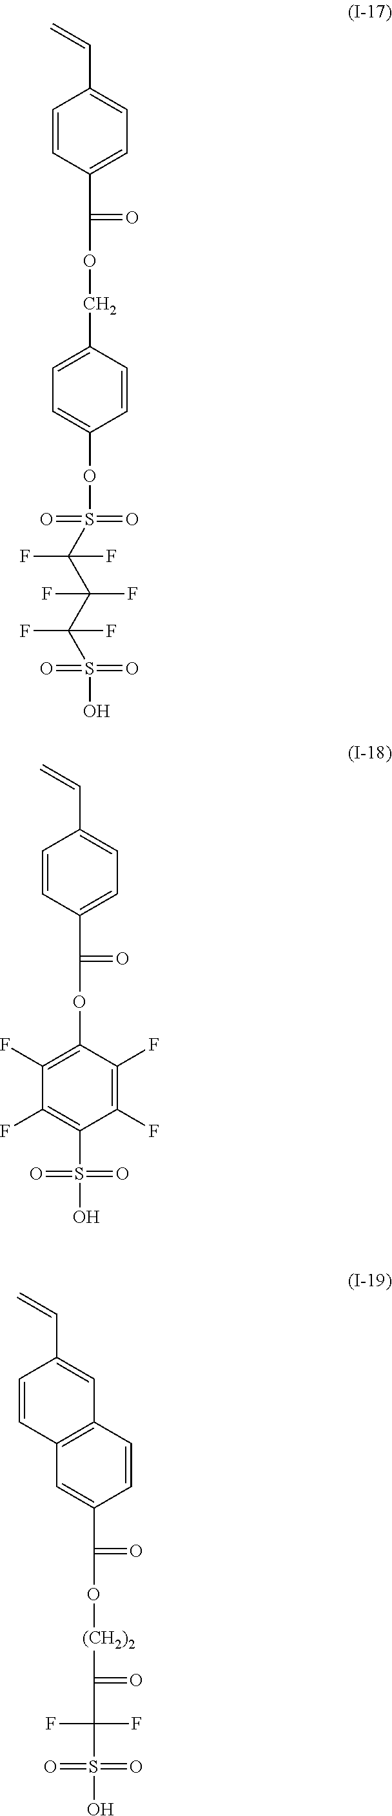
O=S(=O)(OC1=CC=C(COC(=O)C2=CC=C(C=C)C=C2)C=C1)C(C(C(S(O)(=O)=O)(F)F)(F)F)(F)F.C1=CC(C(=O)OC2=C(F)C(F)=C(S(=O)(=O)O)C(F)=C2F)=CC=C1C=C.OS(=O)(=O)C(F)(F)C(=O)[(CH2)2]OC(=O)C1=CC2=C(C=C1)C=C(C=C)C=C2
